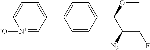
[N+]1([-O])=CC(C2=CC=C(C(C(CF)[N3])OC)C=C2)=CC=C1
